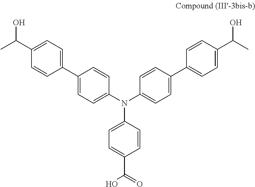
C1(C(C)O)=CC=C(C2=CC=C(N(C3=CC=C(C4=CC=C(C(C)O)C=C4)C=C3)C3=CC=C(C(O)=O)C=C3)C=C2)C=C1
